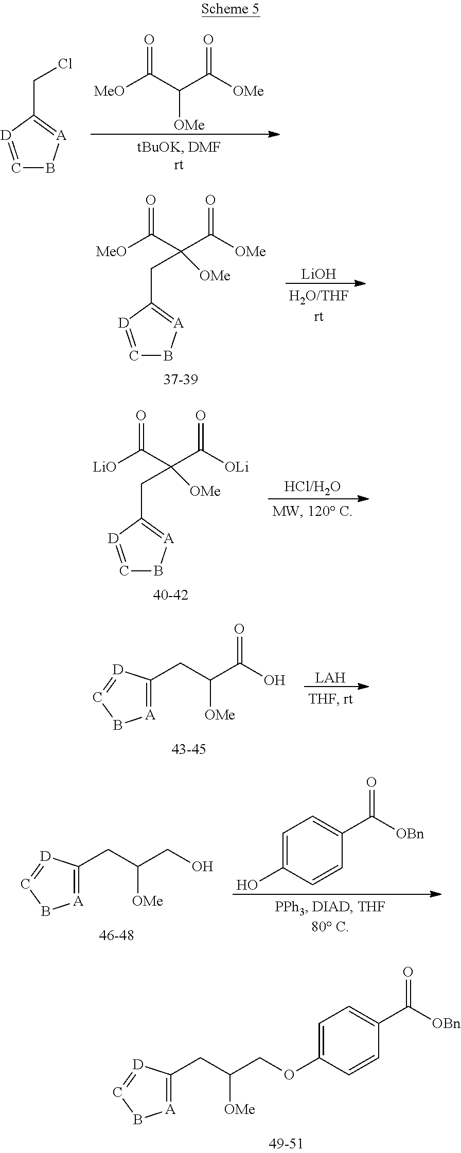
[MeO]C(C(C([OMe])=O)[OMe])=O.C1=[D]C(CCl)=[A]B1.[MeO]C(C(C([OMe])=O)([OMe])CC1=[A]BC=[D]1)=O.[LiOH].[LiO]C(C(C([OLi])=O)([OMe])CC1=[A]BC=[D]1)=O.[HCl/H2O].C(C(C(O)=O)[OMe])C1=[A]BC=[D]1.[LAH].C1=C(OCC(CC2=[A]BC=[D]2)[OMe])C=CC(C([OBn])=O)=C1.C(C(CO)[OMe])C1=[A]BC=[D]1.C1=C(O)C=CC(C([OBn])=O)=C1
